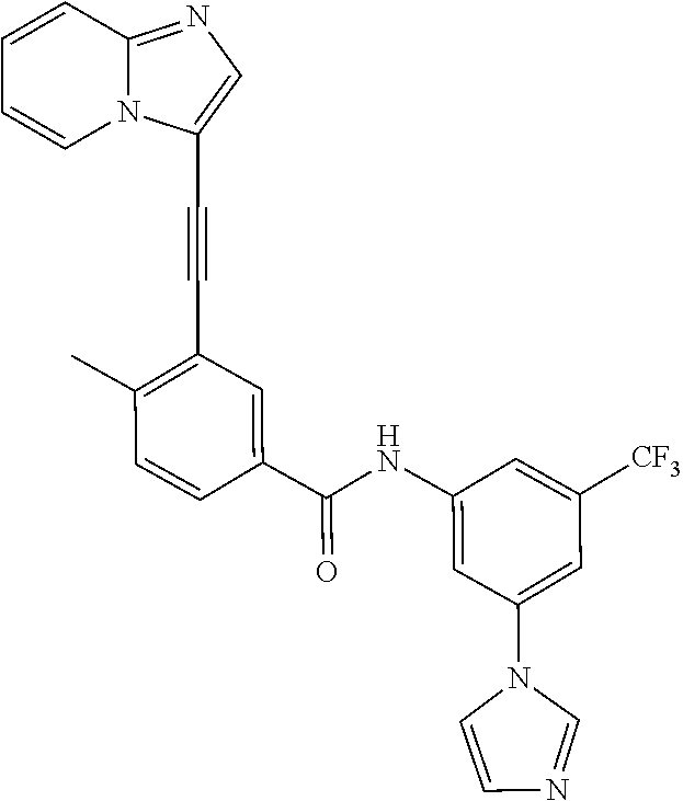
C1=CC=CN2C1=NC=C2C#CC1=C(C)C=CC(C(NC2=CC(N3C=CN=C3)=CC([CF3])=C2)=O)=C1
